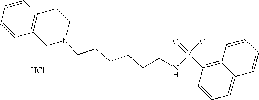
C1=CC=CC2=C1CCN(CCCCCCNS(=O)(=O)C1=C3C(=CC=C1)C=CC=C3)C2.Cl
